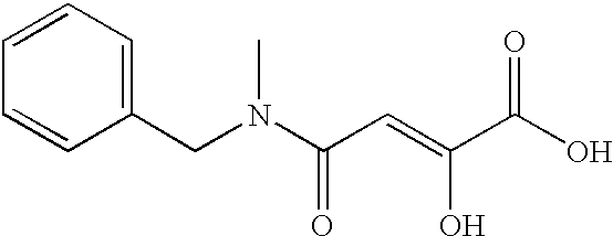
C1=CC=C(CN(C(C=C(C(O)=O)O)=O)C)C=C1
